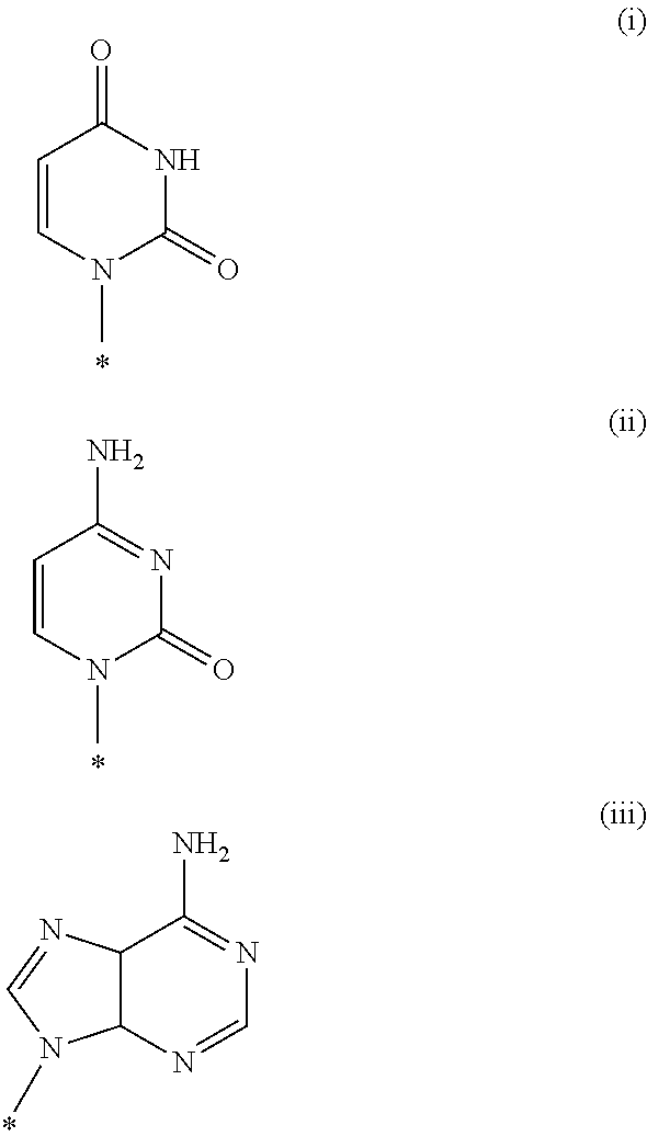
C1=CN(C)C(=O)NC1=O.C1=CN(C)C(=O)N=C1N.C12C(N=CN=C1N)N(C)C=N2
